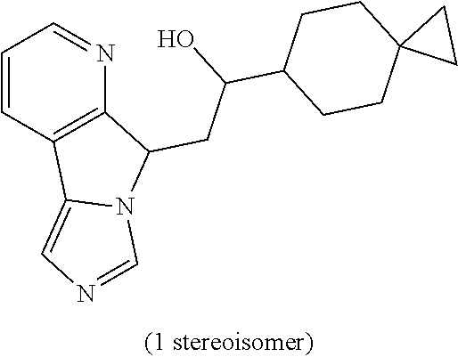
C1=CC2=C(N=C1)C(CC(C1CCC3(CC1)CC3)O)N1C2=CN=C1
